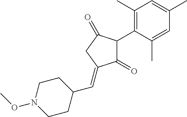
C1(=O)C(C2=C(C)C=C(C)C=C2C)C(=O)CC1=CC1CCN(OC)CC1
